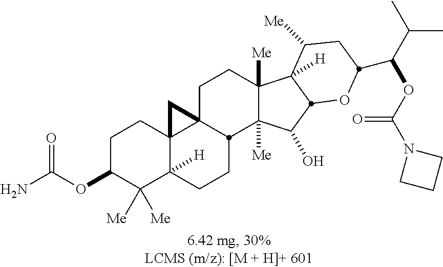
C1(OC(N)=O)C([Me])([Me])C2([H])C3(CC1)C1(CCC4([Me])C([Me])(C(O)C5C4([H])C([Me])CC(C(C(C)C)OC(N4CCC4)=O)O5)C1CC2)C3
